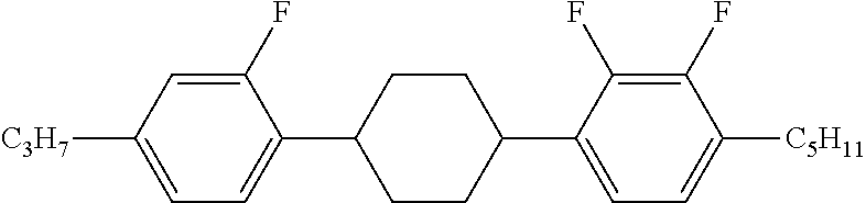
C1(F)=CC([C3H7])=CC=C1C1CCC(C2=CC=C([C5H11])C(F)=C2F)CC1
